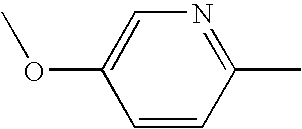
C1=CC(C)=NC=C1OC
